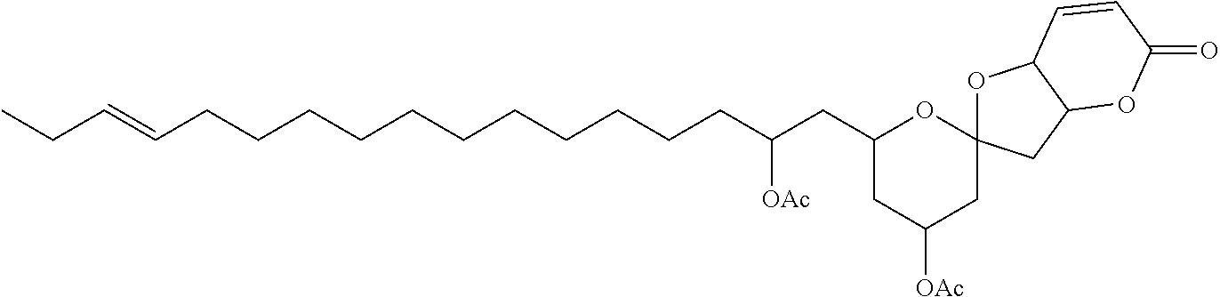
C(CCCCCCCCCCCC(CC1CC([OAc])CC2(O1)OC1C(C2)OC(=O)C=C1)[OAc])=CCC
